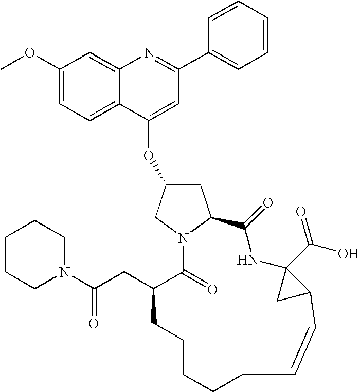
C1(OC)=CC=C2C(=C1)N=C(C1=CC=CC=C1)C=C2OC1CC2N(C1)C(=O)C(CC(=O)N1CCCCC1)CCCCCC=CC1C(C(=O)O)(NC2=O)C1
